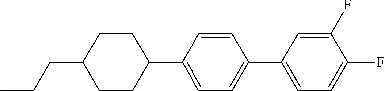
C1=C(C2CCC(CCC)CC2)C=CC(C2=CC=C(F)C(F)=C2)=C1
